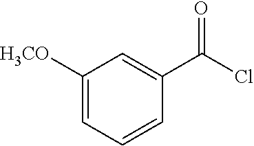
C1([H3CO])=CC=CC(C(Cl)=O)=C1
